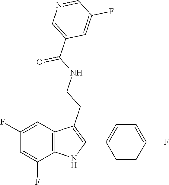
C1(C(=O)NCCC2=C(C3=CC=C(F)C=C3)NC3=C2C=C(F)C=C3F)=CN=CC(F)=C1
